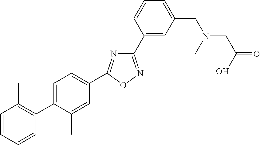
C1=CC=CC(C2=CC=C(C3=NC(C4=CC(CN(CC(=O)O)C)=CC=C4)=NO3)C=C2C)=C1C
